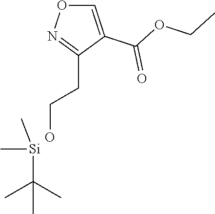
[Si](C(C)(C)C)(C)C.C1=C(C(OCC)=O)C(CCO)=NO1
